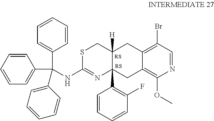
C(NC1=NC2(C3=C(F)C=CC=C3)C([H])(CC3=C(Br)C=NC(OC)=C3C2)CS1)(C1=CC=CC=C1)(C1=CC=CC=C1)C1=CC=CC=C1
